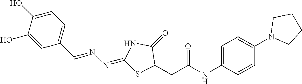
C1(O)=CC=C(C=NN=C2SC(CC(NC3=CC=C(N4CCCC4)C=C3)=O)C(=O)N2)C=C1O
